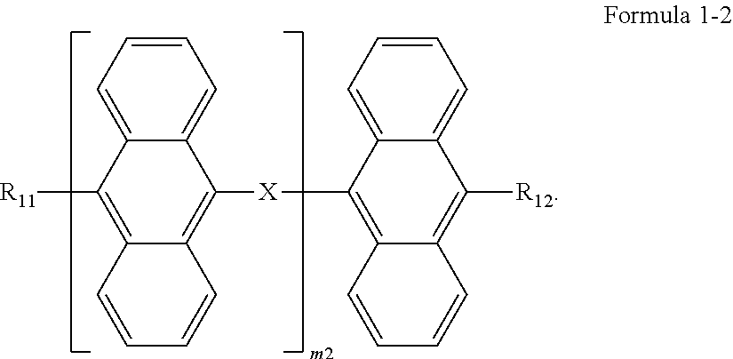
C1=C2C(=CC=C1)C([R11])=C1C(=C2[X]C2=C3C(=C([R12])C4=CC=CC=C42)C=CC=C3)C=CC=C1
